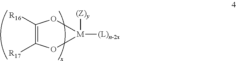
[(Z)y][M]1([(L)n-2x])OC([R17])=C([R16])O1
